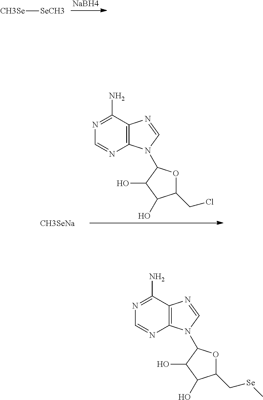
[CH3Se][SeCH3].[NaBH4].[CH3SeNa].C12=C(C(N)=NC=N1)N=CN2C1OC(CCl)C(O)C1O.C12=C(C(N)=NC=N1)N=CN2C1OC(C[Se]C)C(O)C1O
